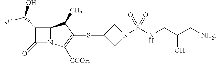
C12N(C([COOH])=C(SC3CN(S(NCC(C[NH2])O)(=O)=O)C3)C1C)C(=O)C2C(O)C
